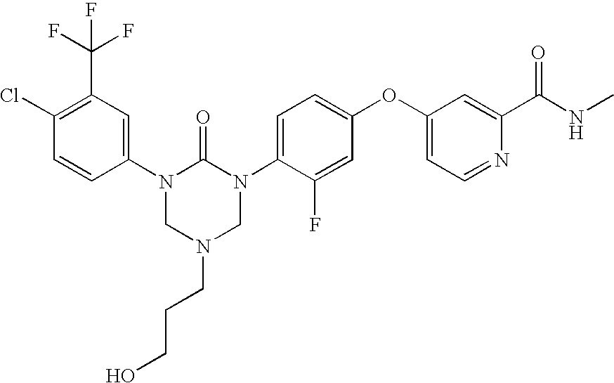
C1(Cl)=C(C(F)(F)F)C=C(N2CN(CCCO)CN(C3=CC=C(OC4=CC=NC(C(NC)=O)=C4)C=C3F)C2=O)C=C1
